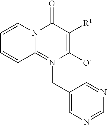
C12=[N+](CC3=CN=CN=C3)C([O-])=C([R1])C(=O)N1C=CC=C2
